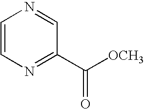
C1=CN=C(C([OCH3])=O)C=N1
